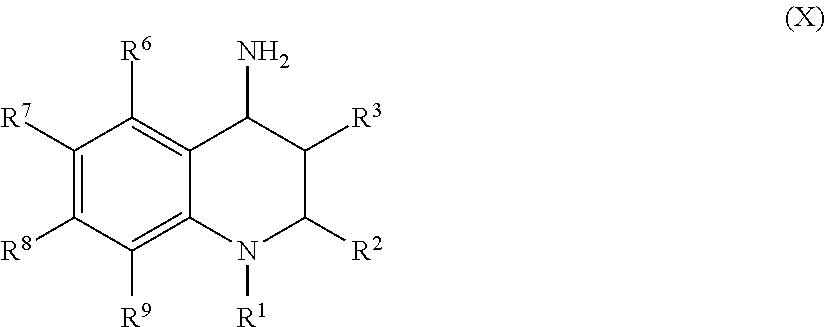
C1([R7])=C([R8])C([R9])=C2C(=C1[R6])C(N)C([R3])C([R2])N2[R1]
